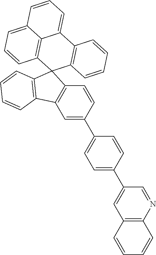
C1=C(C2=CC3=C(N=C2)C=CC=C3)C=CC(C2=CC3=C(C=C2)C2(C4=C3C=CC=C4)C3=C(C4=CC=CC5=CC=CC2=C45)C=CC=C3)=C1
